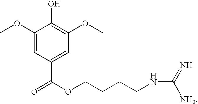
C1(OC)=CC(C(=O)OCCCCNC(=N)[NH3])=CC(OC)=C1O
